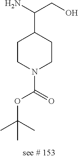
C1CN(C(OC(C)(C)C)=O)CCC1C(N)CO
